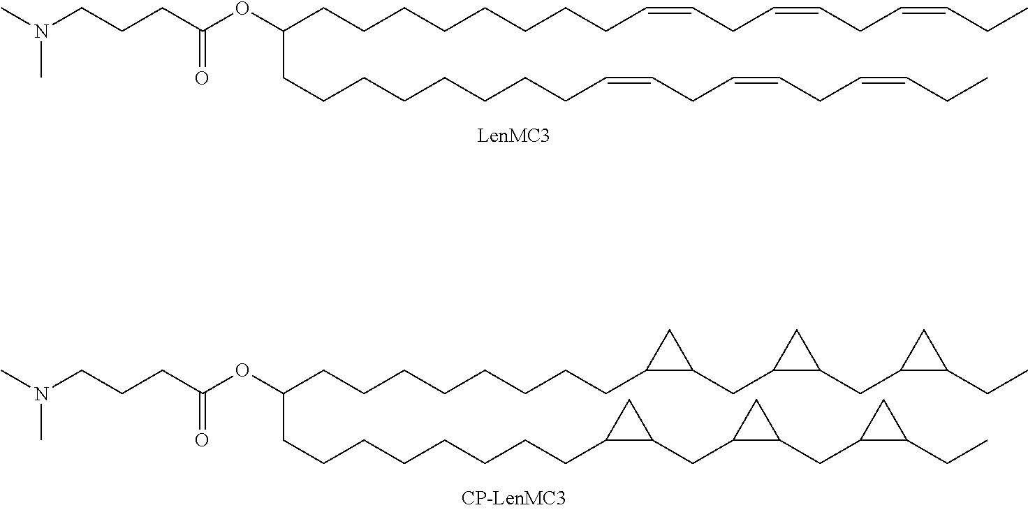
CN(CCCC(OC(CCCCCCCCC=CCC=CCC=CCC)CCCCCCCCC=CCC=CCC=CCC)=O)C.CN(CCCC(OC(CCCCCCCCC1C(CC2C(CC3C(CC)C3)C2)C1)CCCCCCCCC1C(CC2C(CC3C(CC)C3)C2)C1)=O)C
